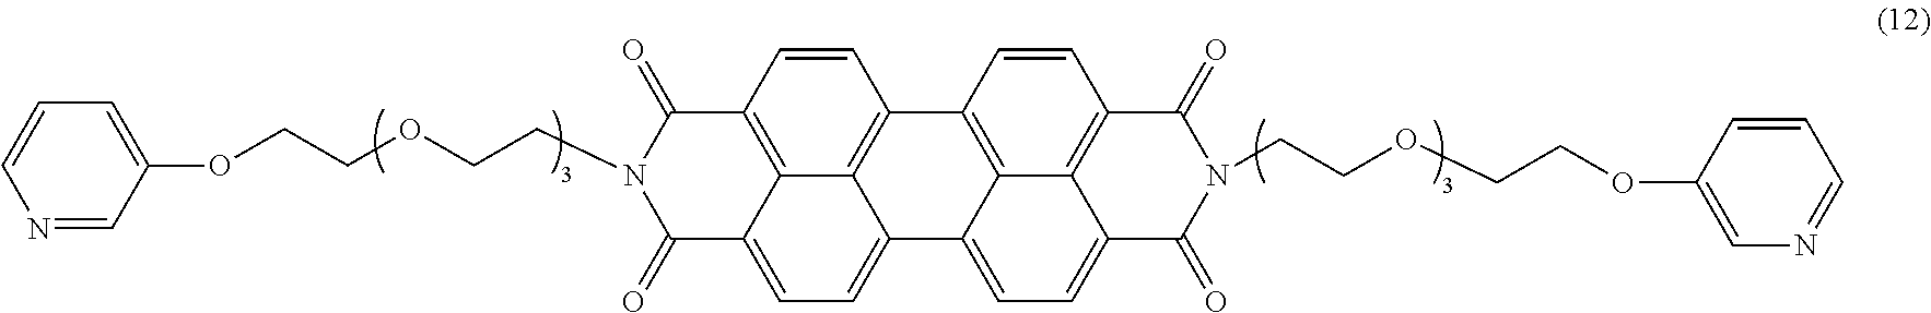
C1(=O)C2=CC=C3C4=C(C=CC(=C24)C(=O)N1CCOCCOC1=CC=CN=C1)C1=C2C3=CC=C3C2=C(C=C1)C(=O)N(CCOCCOC1=CN=CC=C1)C3=O
